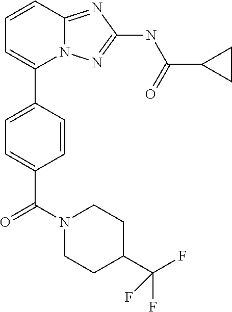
C1=CC2=NC(NC(C3CC3)=O)=NN2C(C2=CC=C(C(N3CCC(C(F)(F)F)CC3)=O)C=C2)=C1
